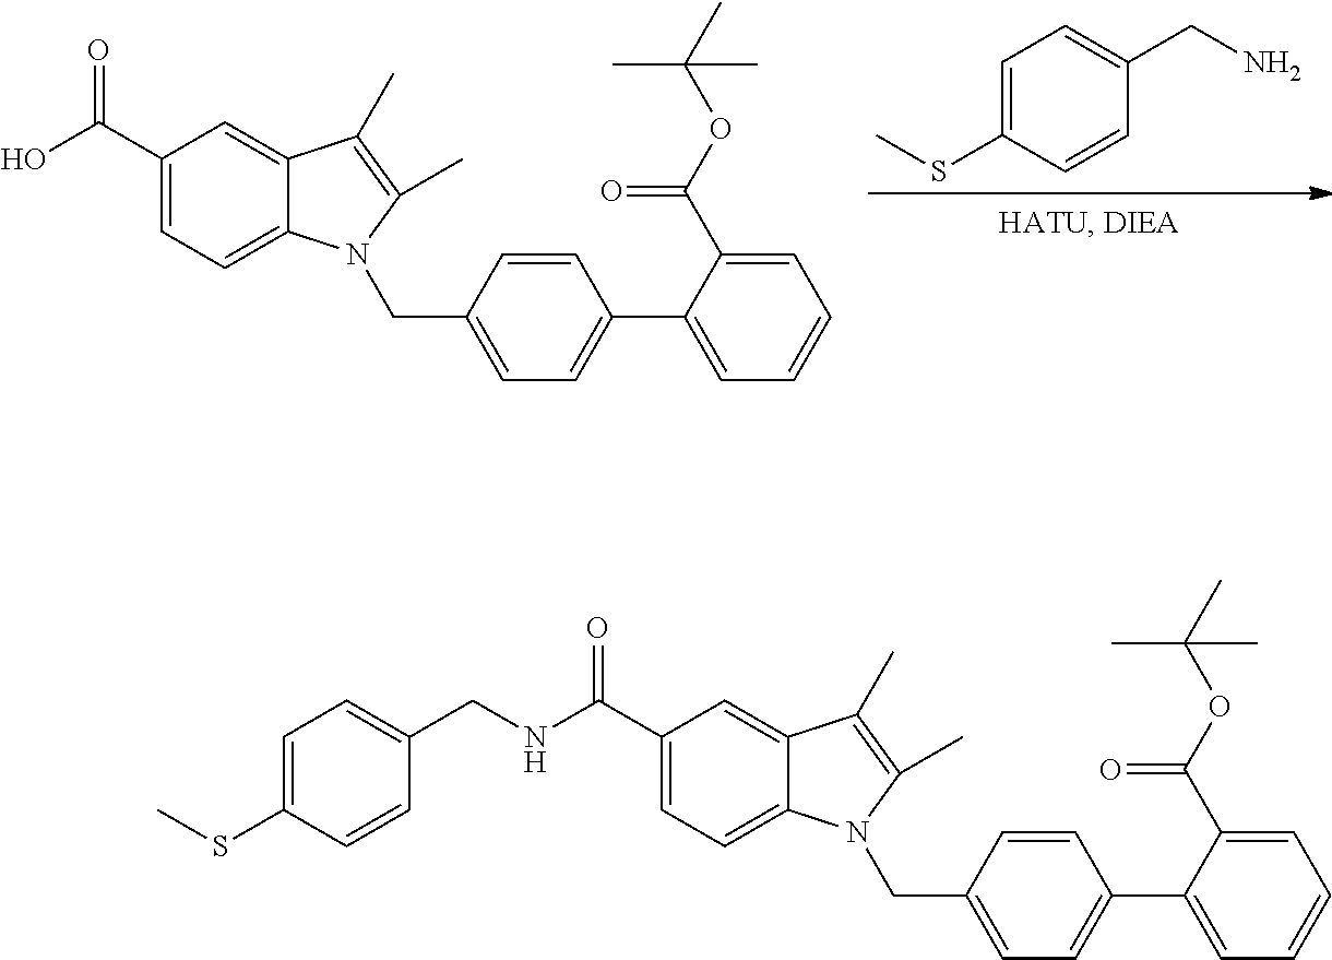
C1(C(=O)O)=CC=C2C(=C1)C(C)=C(C)N2CC1=CC=C(C2=CC=CC=C2C(OC(C)(C)C)=O)C=C1.C1=C(SC)C=CC(CN)=C1.C1(C(=O)NCC2=CC=C(SC)C=C2)=CC=C2C(=C1)C(C)=C(C)N2CC1=CC=C(C2=CC=CC=C2C(OC(C)(C)C)=O)C=C1
